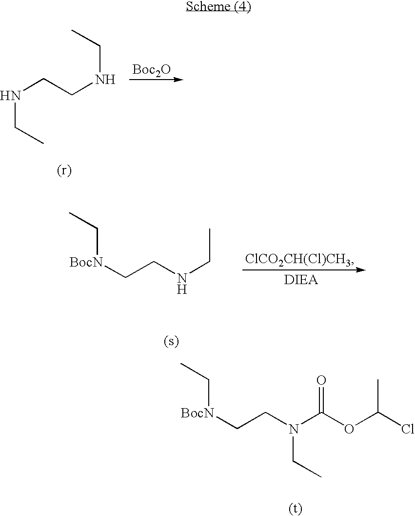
C(CNCC)NCC.[Boc2O].[BocN](CCNCC)CC.[BocN](CCN(C(=O)OC(Cl)C)CC)CC
